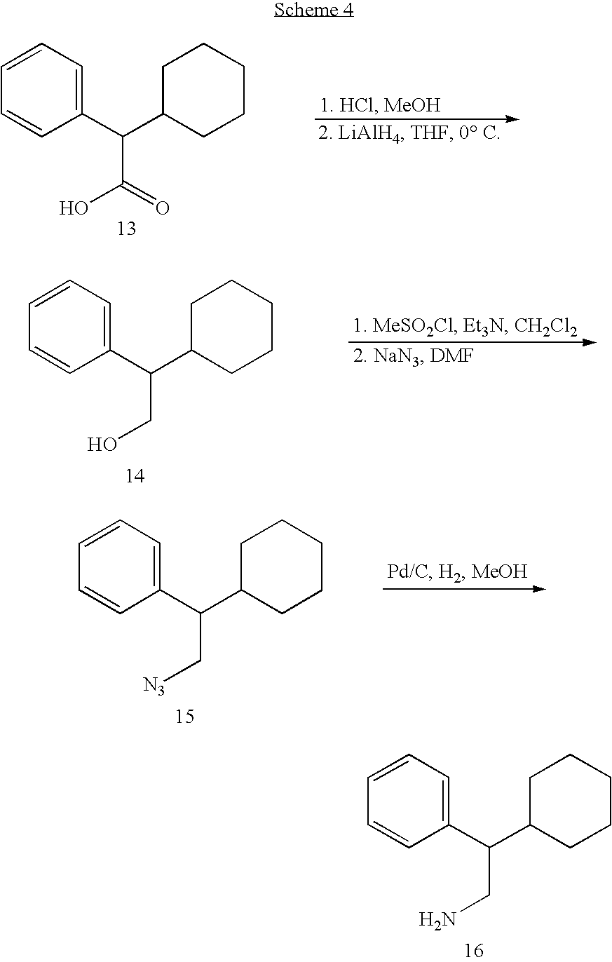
C1=CC=C(C(C2CCCCC2)C(=O)O)C=C1.C1=CC=C(C(C2CCCCC2)CO)C=C1.C1=CC=C(C(C2CCCCC2)C[N3])C=C1.C1=CC=C(C(C2CCCCC2)CN)C=C1
